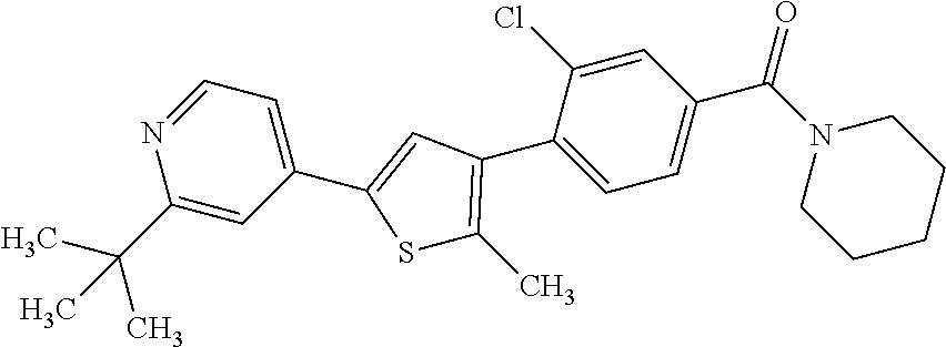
C1=NC(C(C)(C)C)=CC(C2=CC(C3=CC=C(C(N4CCCCC4)=O)C=C3Cl)=C(C)S2)=C1
